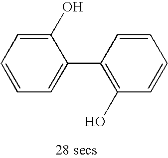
C1(O)=CC=CC=C1C1=C(O)C=CC=C1
